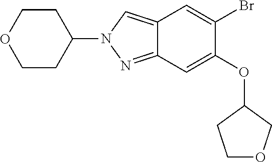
C12=CN(C3CCOCC3)N=C1C=C(OC1CCOC1)C(Br)=C2
